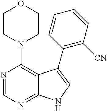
C12=NC=NC(N3CCOCC3)=C1C(C1=C([CN])C=CC=C1)=CN2
